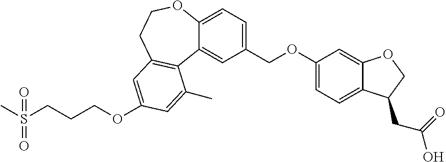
CS(CCCOC1=CC2=C(C3=CC(COC4=CC=C5C(=C4)OCC5CC(O)=O)=CC=C3OCC2)C(C)=C1)(=O)=O
